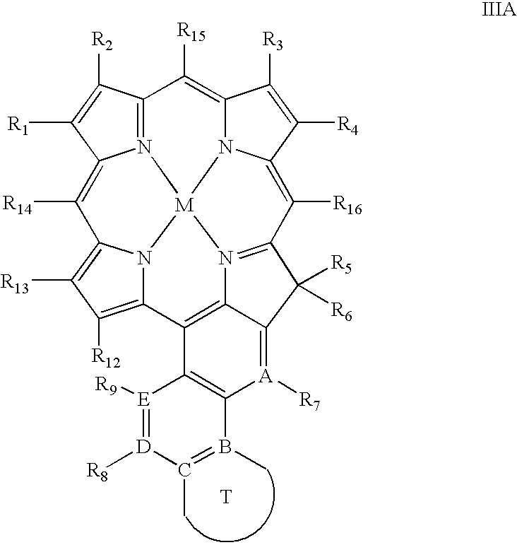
C12=N3C(=C([R14])C4=C([R13])C([R12])=C5N4[M]34N3C(=C1[R15])C([R3])=C([R4])C3=C([R16])C1=N4C3=C5C4=C([A]([R7])=C3C1([R5])[R6])B(C)=C(C)[D]([R8])=[E]4[R9])C([R1])=C2[R2].[T]
